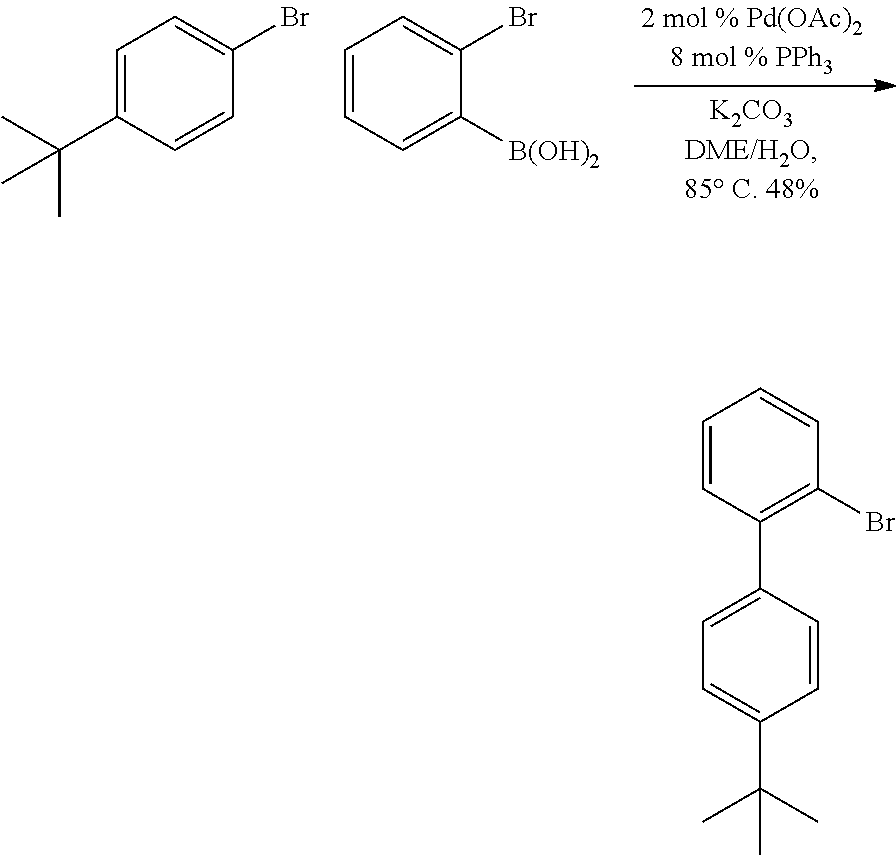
C1=C(C(C)(C)C)C=CC(Br)=C1.C1=CC=C([B(OH)2])C(Br)=C1.C1=CC(C2=CC=C(C(C)(C)C)C=C2)=C(Br)C=C1
